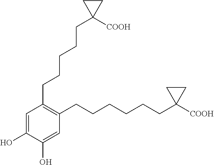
C1=C(O)C(O)=CC(CCCCCCC2([COOH])CC2)=C1CCCCCC1([COOH])CC1
